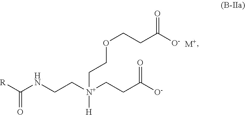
O=C([R])NCC[N+](CCC([O-])=O)(CCOCCC([O-])=O)[H].[M+]
